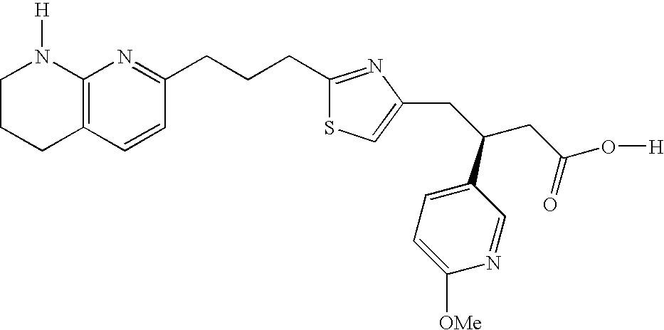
C1CCC2=C(N1[H])N=C(CCCC1=NC(CC(CC(O[H])=O)C3=CC=C([OMe])N=C3)=CS1)C=C2
